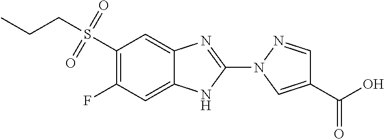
C1(S(CCC)(=O)=O)=C(F)C=C2C(=C1)N=C(N1C=C(C(=O)O)C=N1)N2
